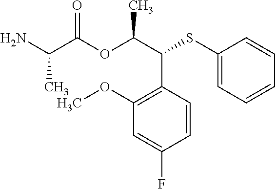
NC(C(OC(C(SC1=CC=CC=C1)C1=C(OC)C=C(F)C=C1)C)=O)C
